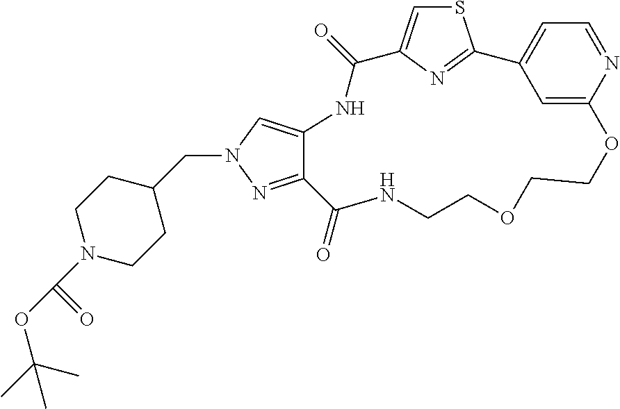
S1C=C2N=C1C1=CC=NC(=C1)OCCOCCNC(=O)C1=NN(CC3CCN(C(OC(C)(C)C)=O)CC3)C=C1NC2=O
